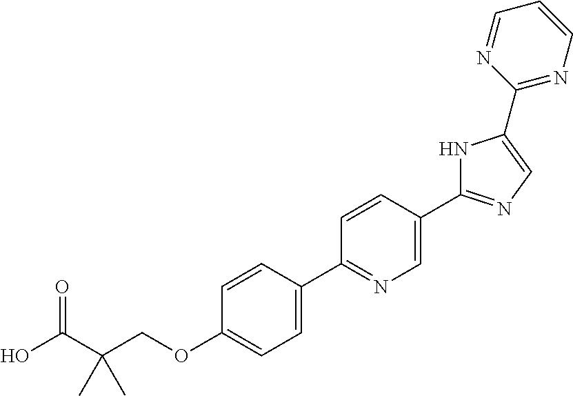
OC(C(COC1=CC=C(C2=NC=C(C3=NC=C(C4=NC=CC=N4)N3)C=C2)C=C1)(C)C)=O
